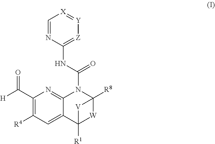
C1(C(=O)[H])=C([R4])C=C2C(=N1)N(C(=O)NC1=[Z][Y]=[X]C=N1)C1([R8])[W]C2([R1])[V]1
